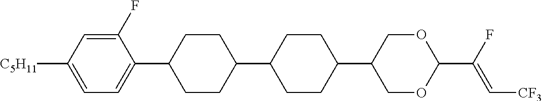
C1=C([C5H11])C=C(F)C(C2CCC(C3CCC(C4COC(C(F)=C[CF3])OC4)CC3)CC2)=C1
